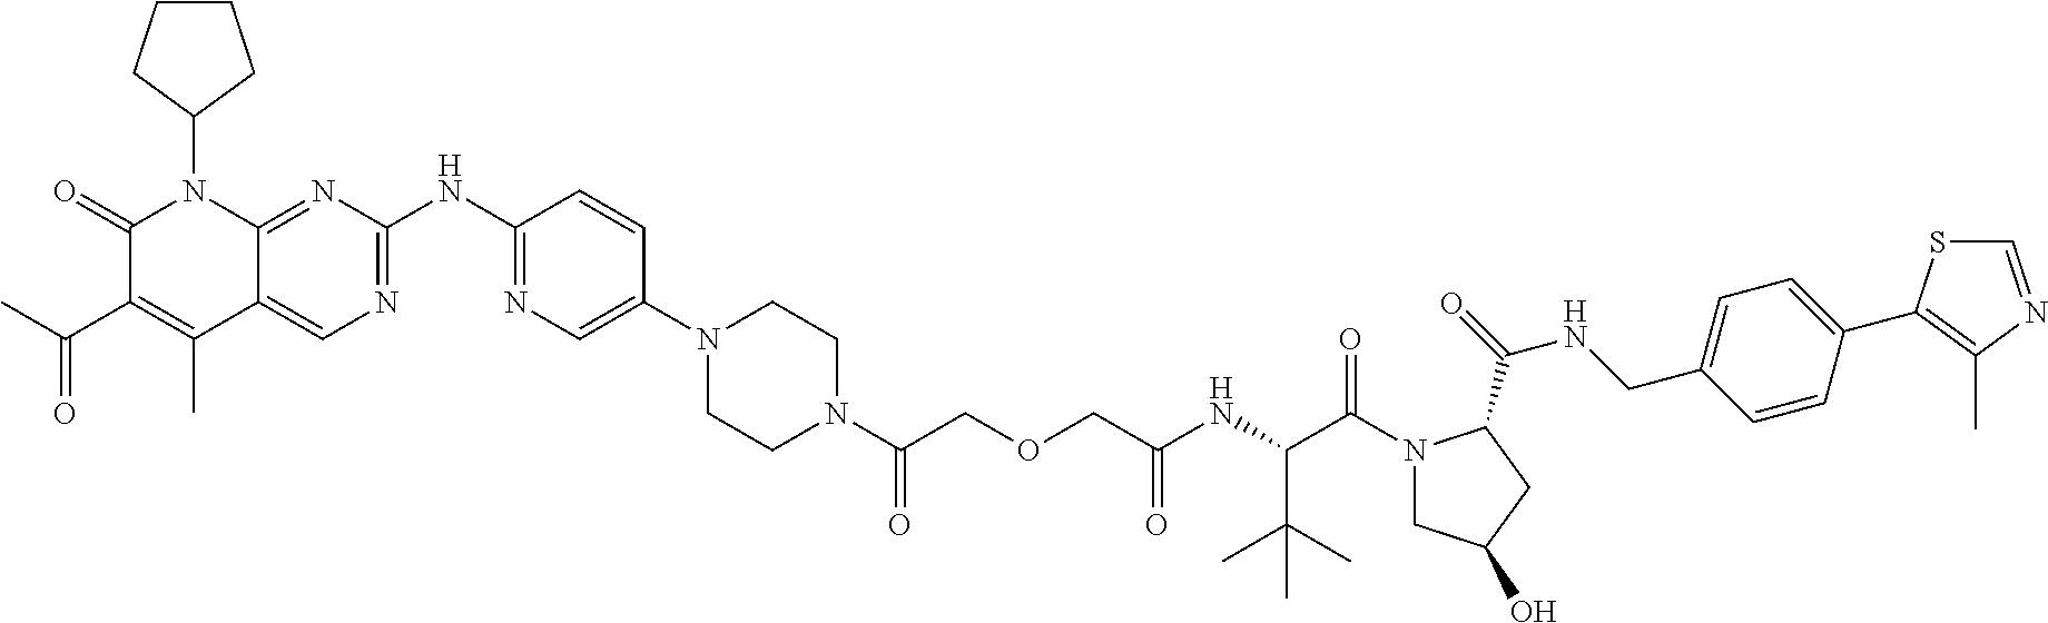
C1(=O)C(C(C)=O)=C(C)C2=CN=C(NC3=NC=C(N4CCN(C(COCC(NC(C(N5CC(O)CC5C(=O)NCC5=CC=C(C6=C(C)N=CS6)C=C5)=O)C(C)(C)C)=O)=O)CC4)C=C3)N=C2N1C1CCCC1
